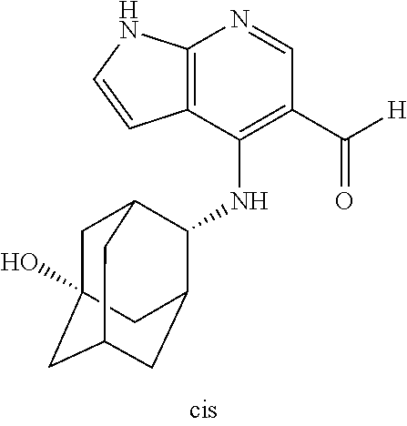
C12=C(NC=C1)N=CC(C([H])=O)=C2NC1C2CC3CC(O)(CC1C3)C2
